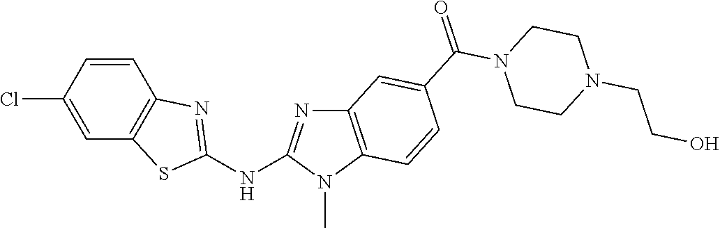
C1(Cl)=CC2=C(C=C1)N=C(NC1=NC3=C(N1C)C=CC(C(=O)N1CCN(CCO)CC1)=C3)S2
